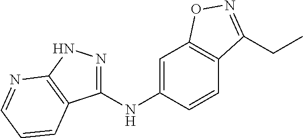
C1(NC2=CC3=C(C=C2)C(CC)=NO3)=NNC2=C1C=CC=N2
